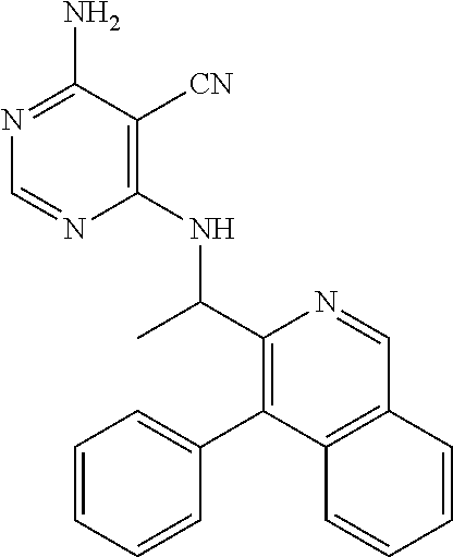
C1(NC(C2=C(C3=CC=CC=C3)C3=C(C=N2)C=CC=C3)C)=C([CN])C(N)=NC=N1
